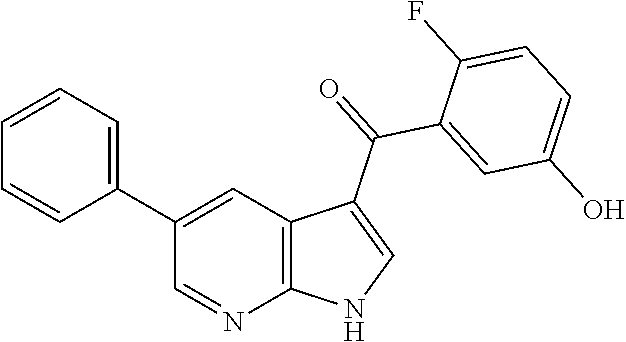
C1(C2=CC=CC=C2)=CC2=C(N=C1)NC=C2C(=O)C1=CC(O)=CC=C1F
